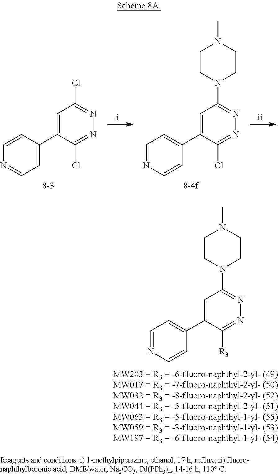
C1=C(C2=CC=NC=C2)C(Cl)=NN=C1Cl.C1=C(C2=CC=NC=C2)C(Cl)=NN=C1N1CCN(C)CC1.C1=C(C2=CC=NC=C2)C([R3])=NN=C1N1CCN(C)CC1
